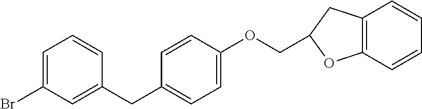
C1=C(Br)C=C(CC2=CC=C(OCC3CC4=C(C=CC=C4)O3)C=C2)C=C1
